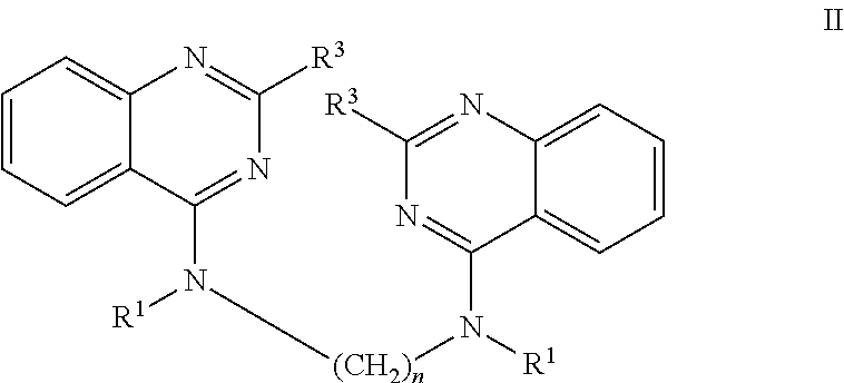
C1=CC=C2C(=C1)N=C([R3])N=C2N([(CH2)n]N([R1])C1=NC([R3])=NC2=CC=CC=C21)[R1]
